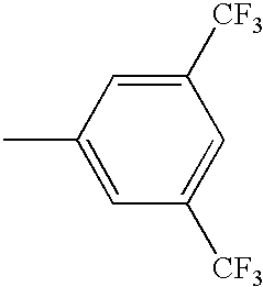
C1([CF3])=CC(C)=CC([CF3])=C1
